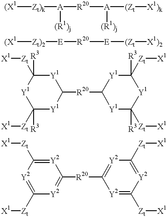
[(X1][Zt)k][A]([R20][A]([(Zt][X1)k])[(R1)j])[(R1)j].[(X1][Zt)2][E][R20][E][(Zt][X1)2].[Y1]1C([Zt][X1])([R3])[Y1]C([R20]C2[Y1]C([Zt][X1])([R3])[Y1]C([Zt][X1])([R3])[Y1]2)[Y1]C1([Zt][X1])[R3].[Y2]1=C([Zt][X1])[Y2]=C([R20]C2=[Y2]C([Zt][X1])=[Y2]C([Zt][X1])=[Y2]2)[Y2]=C1[Zt][X1]
